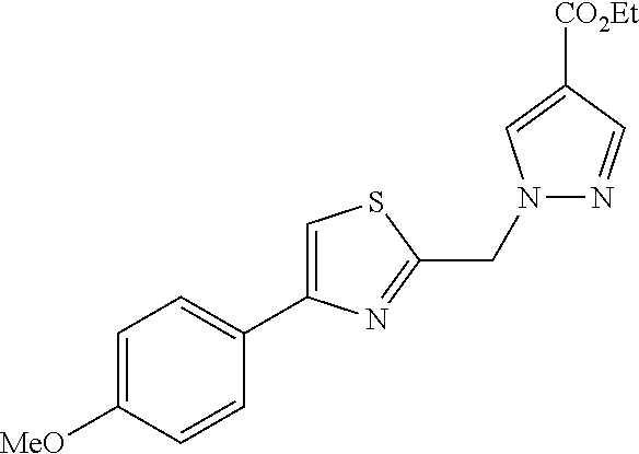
C1=C([MeO])C=CC(C2=CSC(CN3N=CC([CO2Et])=C3)=N2)=C1
